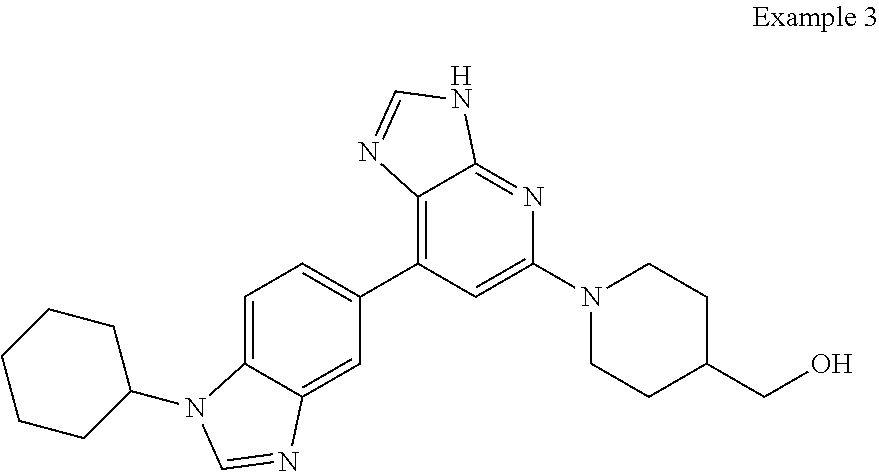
C12=C(C3=CC=C4C(=C3)N=CN4C3CCCCC3)C=C(N3CCC(CO)CC3)N=C1NC=N2
